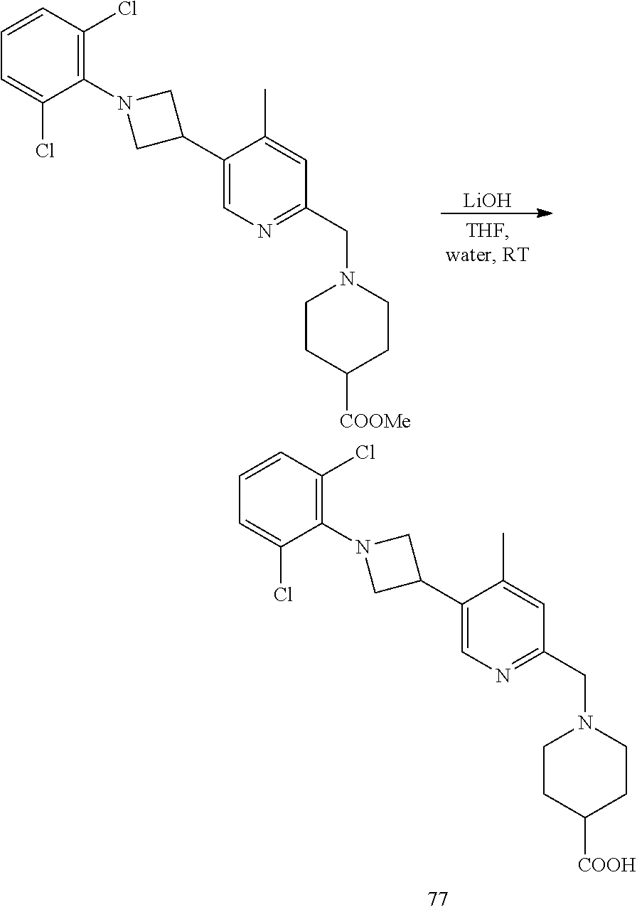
C1=CC(Cl)=C(N2CC(C3=CN=C(CN4CCC([COOH])CC4)C=C3C)C2)C(Cl)=C1.[LiOH].C1=CC(Cl)=C(N2CC(C3=CN=C(CN4CCC([COOMe])CC4)C=C3C)C2)C(Cl)=C1
